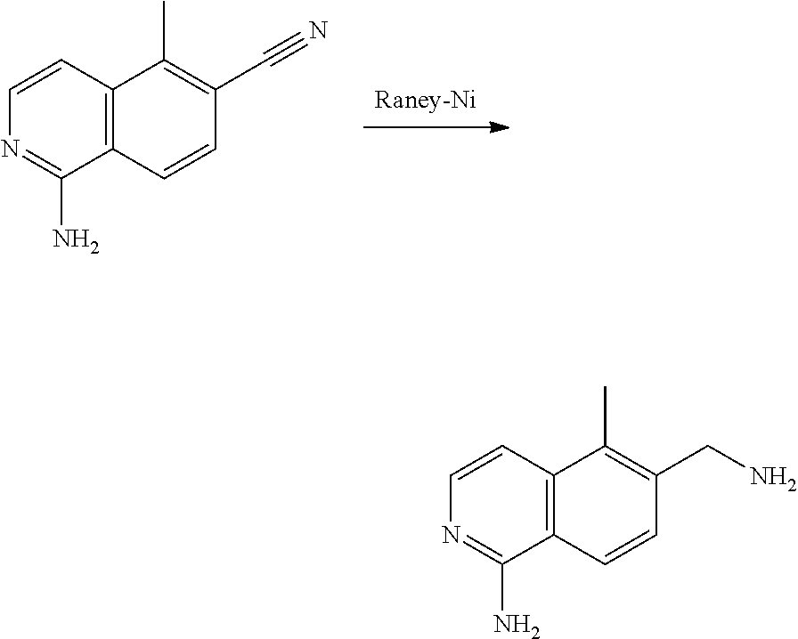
[Raney-Ni].C12=C(C=CC(C#N)=C1C)C(N)=NC=C2.C12=C(C=CC(CN)=C1C)C(N)=NC=C2
